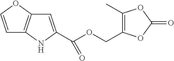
C1=C(C(OCC2=C(C)OC(=O)O2)=O)NC2=C1OC=C2
